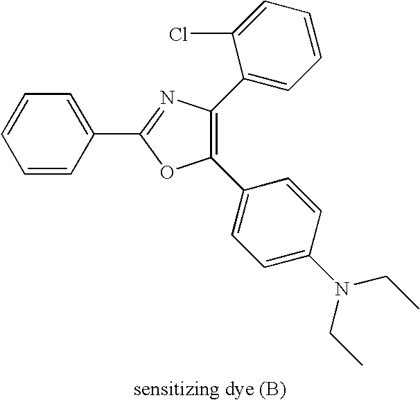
C1=CC(C2=NC(C3=CC=CC=C3Cl)=C(C3=CC=C(N(CC)CC)C=C3)O2)=CC=C1
